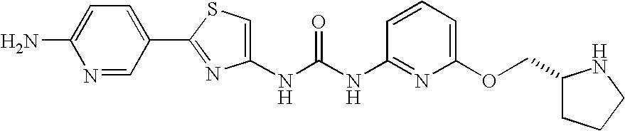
C(NC1=NC(OCC2CCCN2)=CC=C1)(=O)NC1=CSC(C2=CC=C(N)N=C2)=N1
